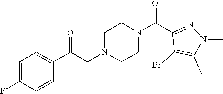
C1=C(F)C=CC(C(CN2CCN(C(C3=NN(C)C(C)=C3Br)=O)CC2)=O)=C1
